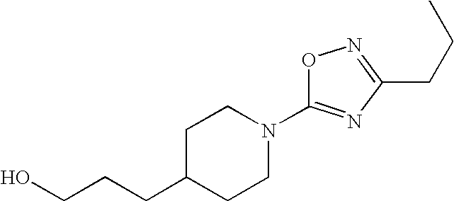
C1C(CCCO)CCN(C2=NC(CCC)=NO2)C1
